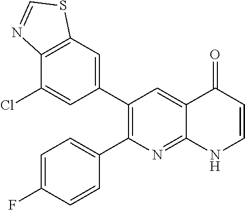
C12=C(C=C(C3=C(C4=CC=C(F)C=C4)N=C4C(=C3)C(=O)C=CN4)C=C1Cl)SC=N2
